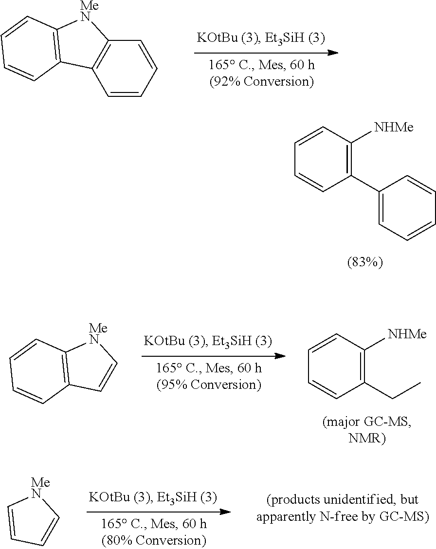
C1=CC=CC2=C1C1=C([MeN]2)C=CC=C1.C1(C2=C([NHMe])C=CC=C2)=CC=CC=C1.C1=CC=C[MeN]1.C1(CC)=C([NHMe])C=CC=C1.C1=CC2=C([MeN]1)C=CC=C2
